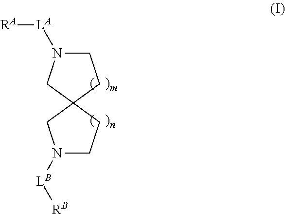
N1([LB][RB])CCC2(C1)CCN([LA][RA])C2
